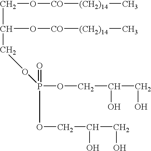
C(O[CO][(CH2)14]C)C(O[CO][(CH2)14]C)COP(=O)(OCC(CO)O)OCC(CO)O
